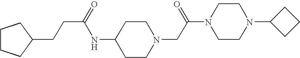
C1CCC(CCC(NC2CCN(CC(N3CCN(C4CCC4)CC3)=O)CC2)=O)C1
